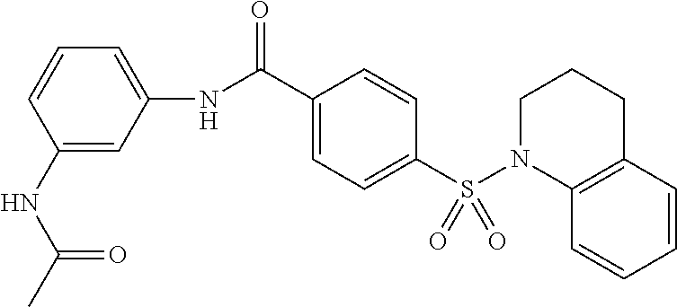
C1(NC(C2=CC=C(S(N3C4=C(CCC3)C=CC=C4)(=O)=O)C=C2)=O)=CC=CC(NC(C)=O)=C1
